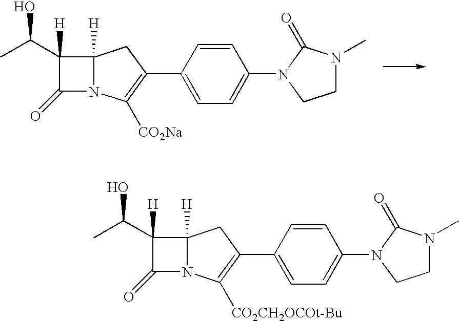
C12([H])N(C([CO2Na])=C(C3=CC=C(N4C(=O)N(C)CC4)C=C3)C1)C(=O)C2([H])C(C)O.C12([H])N(C([CO2CH2OCOt-Bu])=C(C3=CC=C(N4C(=O)N(C)CC4)C=C3)C1)C(=O)C2([H])C(C)O
